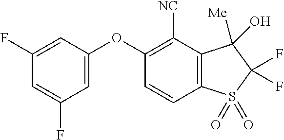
C1(F)=CC(OC2=C([NC])C3=C(C=C2)S(=O)(=O)C(F)(F)C3(O)[Me])=CC(F)=C1
